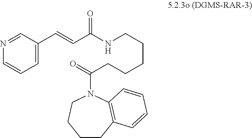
N1=CC(C=CC(NCCCCCC(=O)N2C3=C(CCCC2)C=CC=C3)=O)=CC=C1
